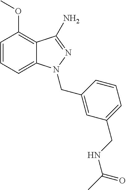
C1=CC=C2C(=C1OC)C(N)=NN2CC1=CC(CNC(C)=O)=CC=C1
